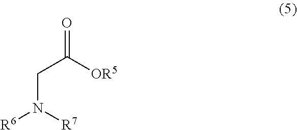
C(N([R7])[R6])C([OR5])=O
